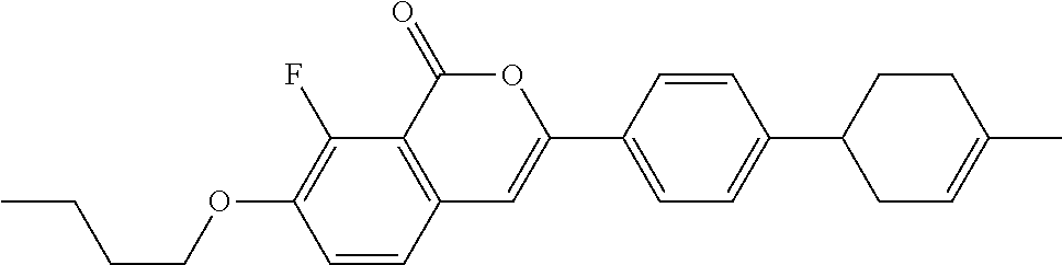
C12=C(C(=O)OC(C3=CC=C(C4CC=C(C)CC4)C=C3)=C1)C(F)=C(OCCCC)C=C2
